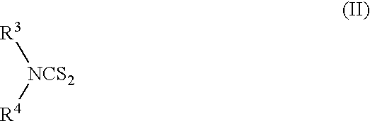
[NCS2]([R4])[R3]
